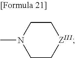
[ZIII]1CCN(C)CC1
